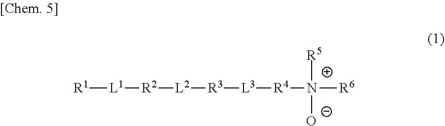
[R1][L1][R2][L2][R3][L3][R4]N([R6])([R5])[O-]
